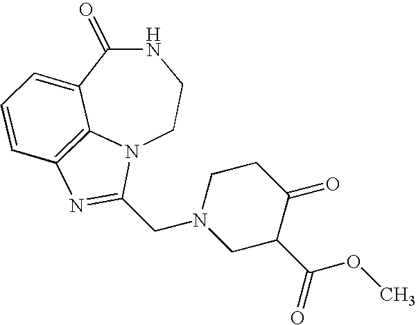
C1(=O)C2=CC=CC3=C2N(CCN1)C(CN1CC(C(=O)OC)C(=O)CC1)=N3
